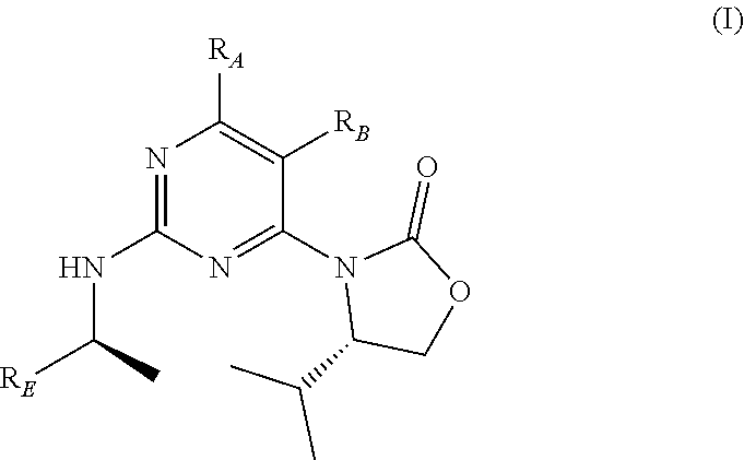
N1=C(NC([RE])C)N=C(N2C(C(C)C)COC2=O)C([RB])=C1[RA]
